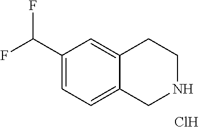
C(F)(F)C1=CC=C2C(=C1)CCNC2.Cl
